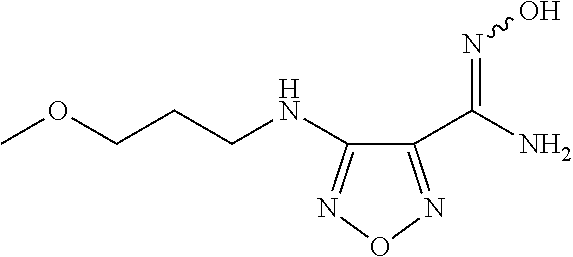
C1(C(N)=NO)=NON=C1NCCCOC
